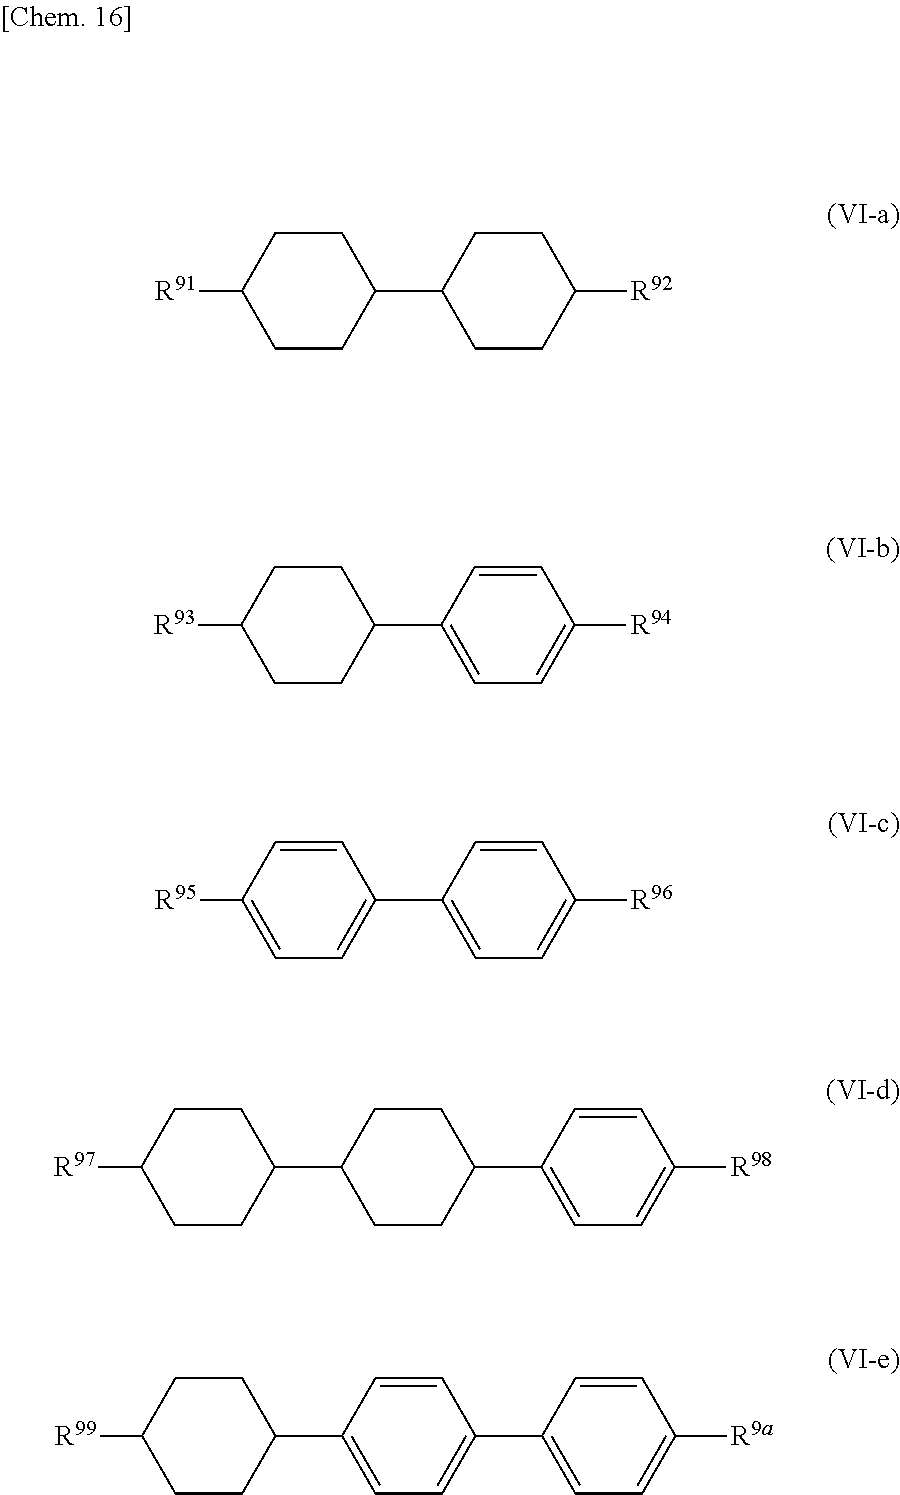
[R91]C1CCC(C2CCC([R92])CC2)CC1.[R93]C1CCC(C2=CC=C([R94])C=C2)CC1.[R95]C1=CC=C(C2=CC=C([R96])C=C2)C=C1.[R97]C1CCC(C2CCC(C3=CC=C([R98])C=C3)CC2)CC1.[R99]C1CCC(C2=CC=C(C3=CC=C([R9a])C=C3)C=C2)CC1
